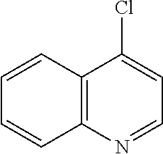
C12=C(N=CC=C1Cl)C=CC=C2
